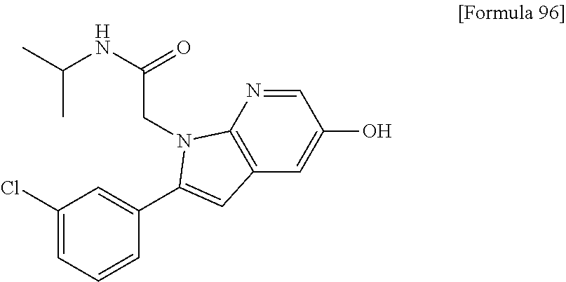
C1(Cl)=CC=CC(C2=CC3=C(N=CC(O)=C3)N2CC(NC(C)C)=O)=C1
